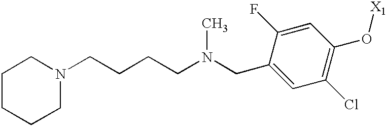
C(C1=CC(Cl)=C(O[X1])C=C1F)N(CCCCN1CCCCC1)C
